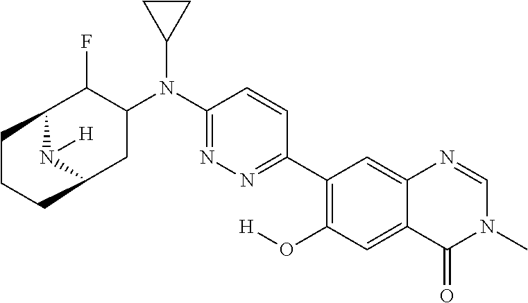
C1(C2=C(O[H])C=C3C(=C2)N=CN(C)C3=O)=NN=C(N(C2C(F)C3N([H])C(C2)CCC3)C2CC2)C=C1
